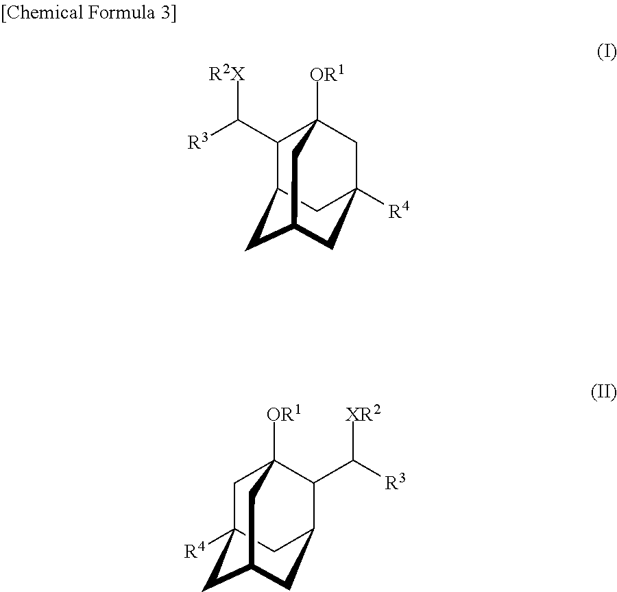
C1(C([R3])[R2X])C2CC3CC([R4])(CC1([OR1])C3)C2.C1C2([R4])CC3CC(C(C([R3])[XR2])C1([OR1])C3)C2
